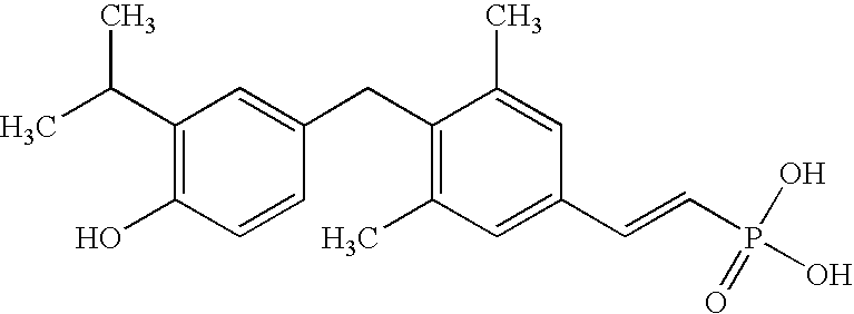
CC(C1=C(O)C=CC(CC2=C(C)C=C(C=CP(O)(=O)O)C=C2C)=C1)C
